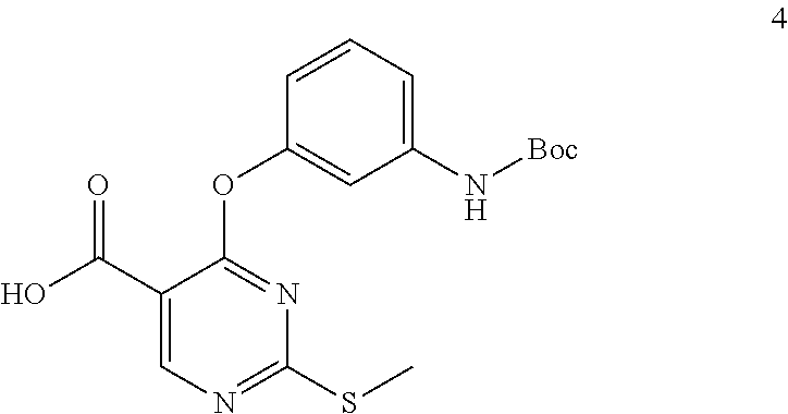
C1(C(O)=O)=CN=C(SC)N=C1OC1=CC(N[Boc])=CC=C1
